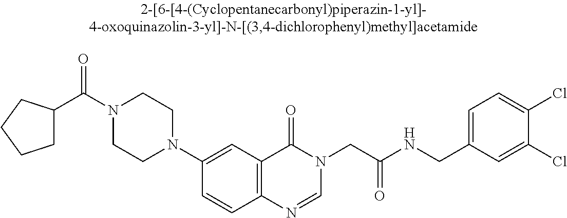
N1(C(C2CCCC2)=O)CCN(C2=CC3=C(C=C2)N=CN(CC(=O)NCC2=CC=C(Cl)C(Cl)=C2)C3=O)CC1
